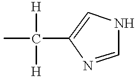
C(C1=CNC=N1)(C)([H])[H]
